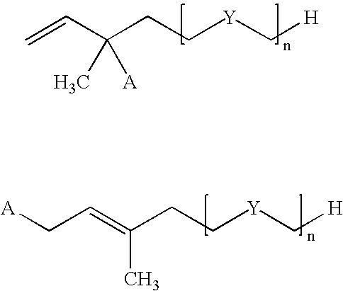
C=CC(CC[Y]C[H])(C)[A].C(C=C(CC[Y]C[H])C)[A]
